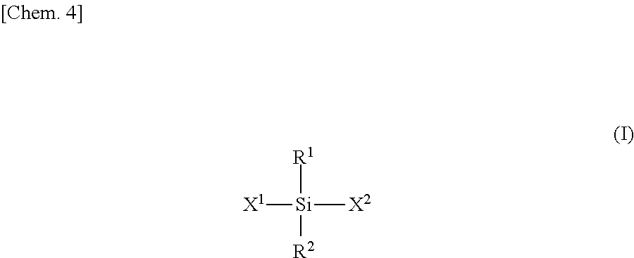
[R1][Si]([X1])([X2])[R2]
